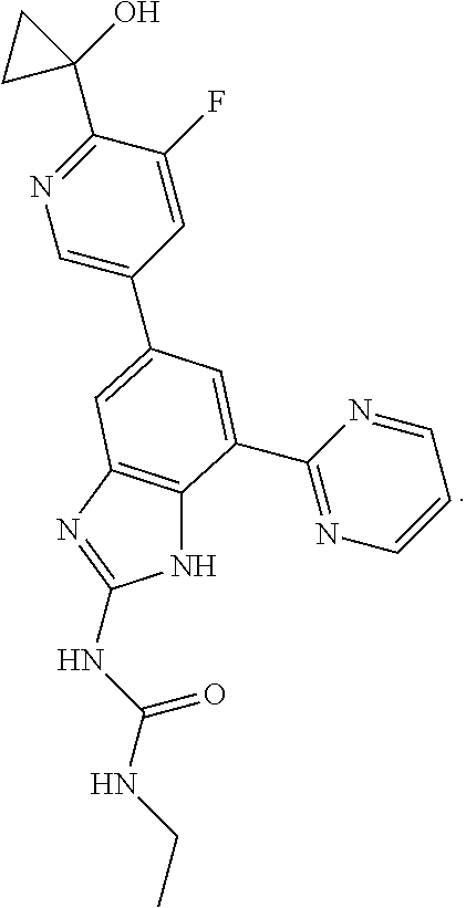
N1C2=C(N=C1NC(NCC)=O)C=C(C1=CN=C(C3(O)CC3)C(F)=C1)C=C2C1=NC=CC=N1
